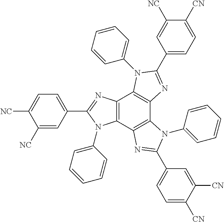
C12=C(C3=C(C4=C1N(C1=CC=CC=C1)C(C1=CC=C([CN])C([NC])=C1)=N4)N(C1=CC=CC=C1)C(C1=CC=C([CN])C([CN])=C1)=N3)N(C1=CC=CC=C1)C(C1=CC=C([NC])C([NC])=C1)=N2
